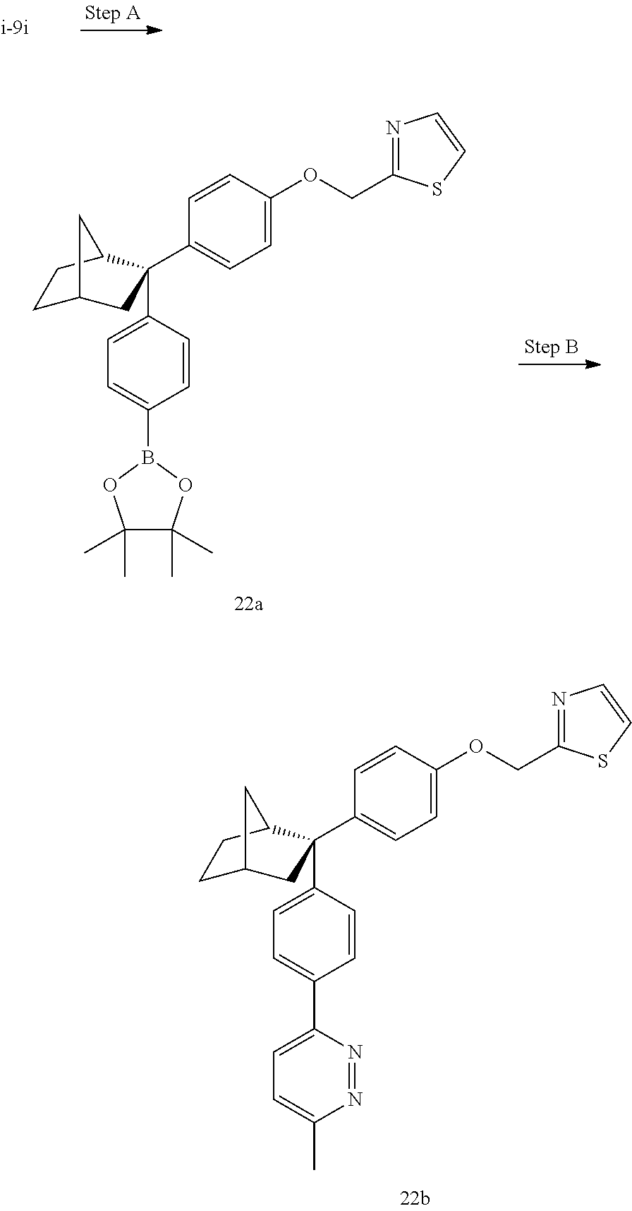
C1=CC(OCC2=NC=CS2)=CC=C1C1(C2=CC=C(C3=CC=C(C)N=N3)C=C2)CC2CCC1C2.C1=CC(OCC2=NC=CS2)=CC=C1C1(C2=CC=C(B3OC(C)(C)C(C)(C)O3)C=C2)CC2CCC1C2
